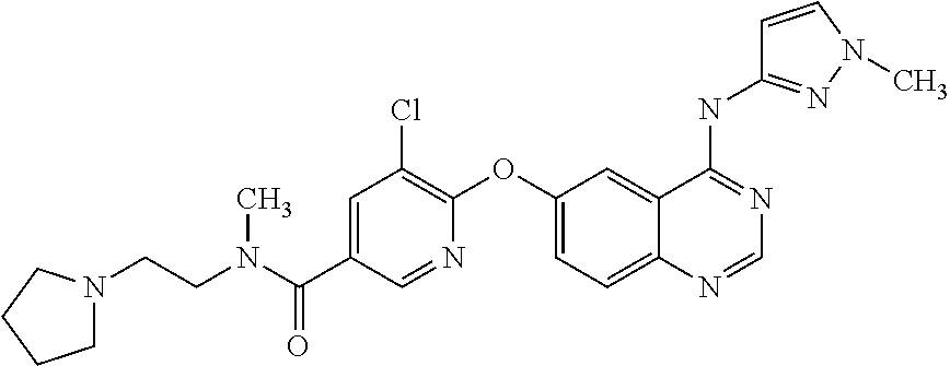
C1=NC(OC2=CC=C3C(=C2)C(NC2=NN(C)C=C2)=NC=N3)=C(Cl)C=C1C(N(CCN1CCCC1)C)=O
